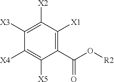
C1([X3])=C([X2])C([X1])=C(C(O[R2])=O)C([X5])=C1[X4]
